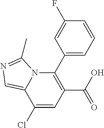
C1(Cl)=CC(C(O)=O)=C(C2=CC=CC(F)=C2)N2C1=CN=C2C
